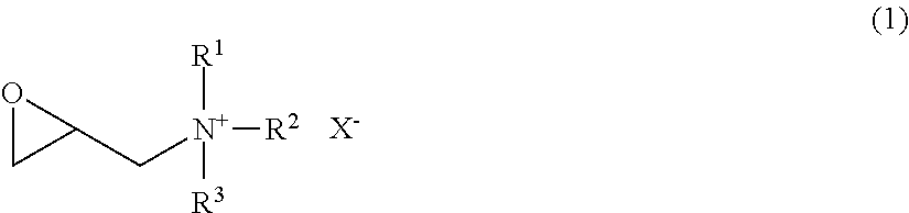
C1C(C[N+]([R1])([R3])[R2])O1.[X-]
